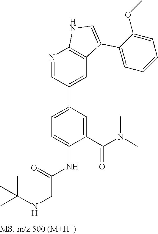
N1=CC(C2=CC=C(NC(CNC(C)(C)C)=O)C(C(N(C)C)=O)=C2)=CC2=C1NC=C2C1=CC=CC=C1OC
